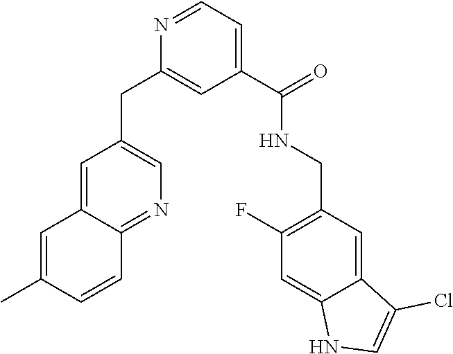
C1=C2C(=NC=C1CC1=CC(C(=O)NCC3=C(F)C=C4C(=C3)C(Cl)=CN4)=CC=N1)C=CC(C)=C2
